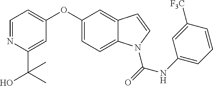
C1=NC(C(C)(O)C)=CC(OC2=CC=C3C(=C2)C=CN3C(=O)NC2=CC=CC([F3C])=C2)=C1
